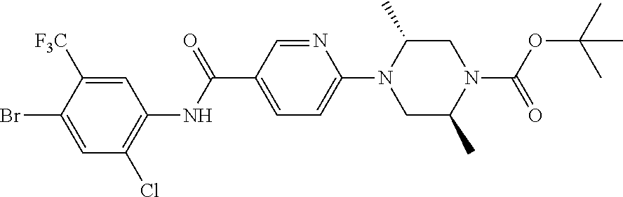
BrC1=CC(Cl)=C(NC(C2=CC=C(N3CC(C)N(C(=O)OC(C)(C)C)CC3C)N=C2)=O)C=C1[F3C]
